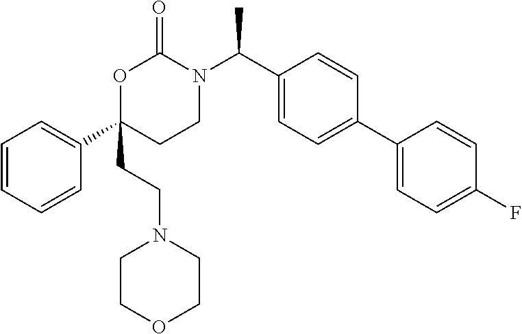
C1=CC=CC(C2(CCN3CCOCC3)CCN(C(C3=CC=C(C4=CC=C(F)C=C4)C=C3)C)C(=O)O2)=C1
